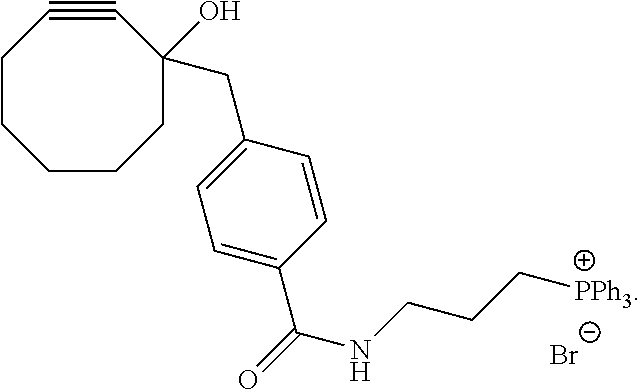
C1#CCCCCCC1(CC1=CC=C(C(=O)NCCC[PPh3])C=C1)O.[Br-]
